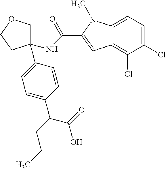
C1=C(C(CCC)C(=O)O)C=CC(C2(NC(=O)C3=CC4=C(Cl)C(Cl)=CC=C4N3C)COCC2)=C1
